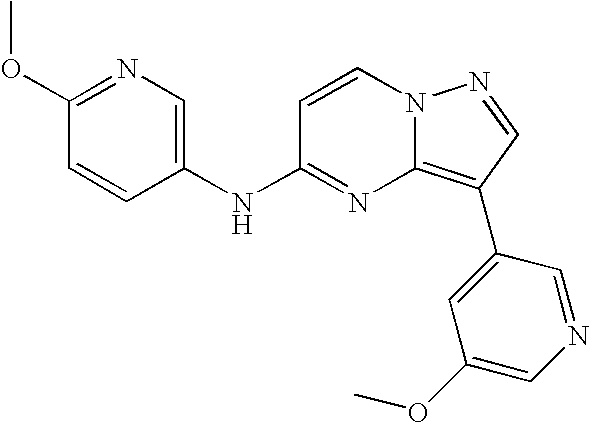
C1(OC)=NC=C(NC2=NC3=C(C4=CC(OC)=CN=C4)C=NN3C=C2)C=C1
